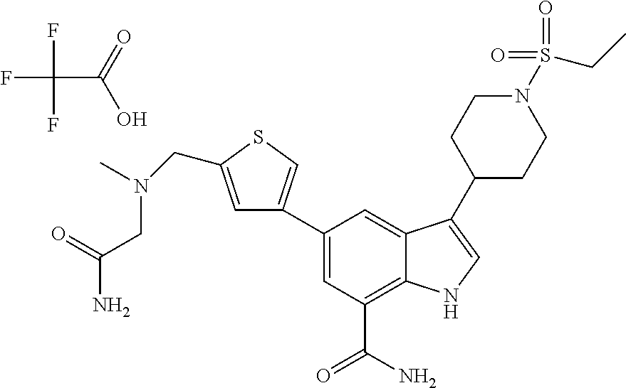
FC(C(=O)O)(F)F.C1=C(CN(C)CC(=O)N)SC=C1C1=CC(C(N)=O)=C2C(=C1)C(C1CCN(S(=O)(=O)CC)CC1)=CN2
